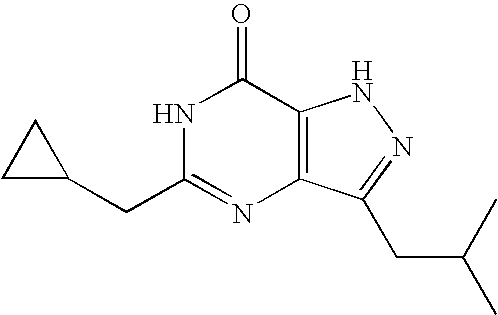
C1(CC2=NC3=C(C(=O)N2)NN=C3CC(C)C)CC1
